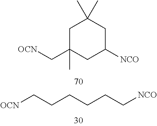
[OCN]CCCCCC[NCO].C1C(C[OCN])(C)CC([NCO])CC1(C)C
